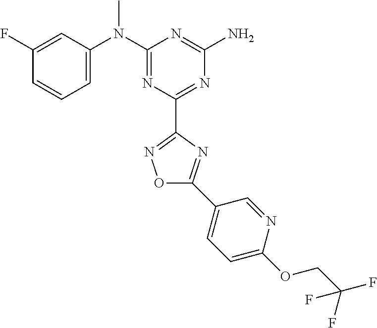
C1(F)=CC(N(C2=NC(C3=NOC(C4=CC=C(OCC(F)(F)F)N=C4)=N3)=NC(N)=N2)C)=CC=C1
